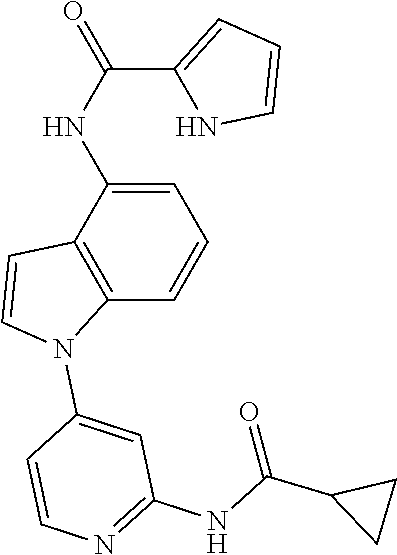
C1=C(NC(C2=CC=CN2)=O)C2=C(C=C1)N(C1=CC(NC(=O)C3CC3)=NC=C1)C=C2
